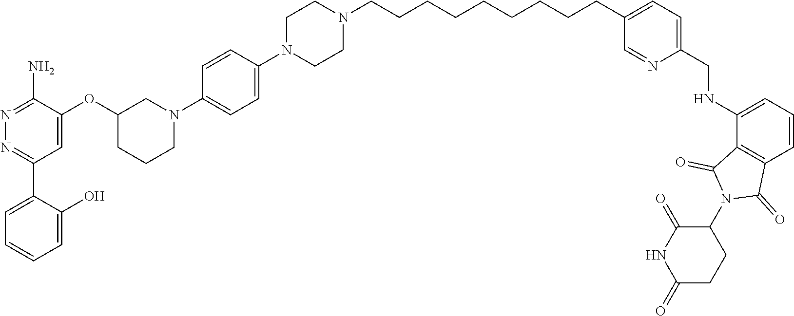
C1=C(C2=NN=C(N)C(OC3CCCN(C4=CC=C(N5CCN(CCCCCCCCCC6=CC=C(CNC7=CC=CC8=C7C(=O)N(C7C(=O)NC(=O)CC7)C8=O)N=C6)CC5)C=C4)C3)=C2)C(O)=CC=C1
